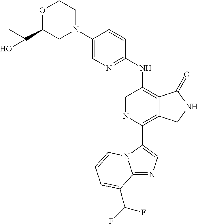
C1(N2CCOC(C(C)(C)O)C2)=CN=C(NC2=C3C(=C(C4=CN=C5N4C=CC=C5C(F)F)N=C2)CNC3=O)C=C1
